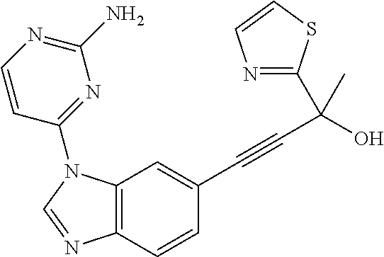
C12=C(C=CC(C#CC(C)(O)C3=NC=CS3)=C1)N=CN2C1=NC(N)=NC=C1
